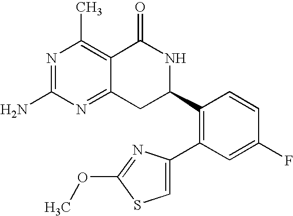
C12=NC(N)=NC(C)=C1C(=O)NC(C1=C(C3=CSC(OC)=N3)C=C(F)C=C1)C2
